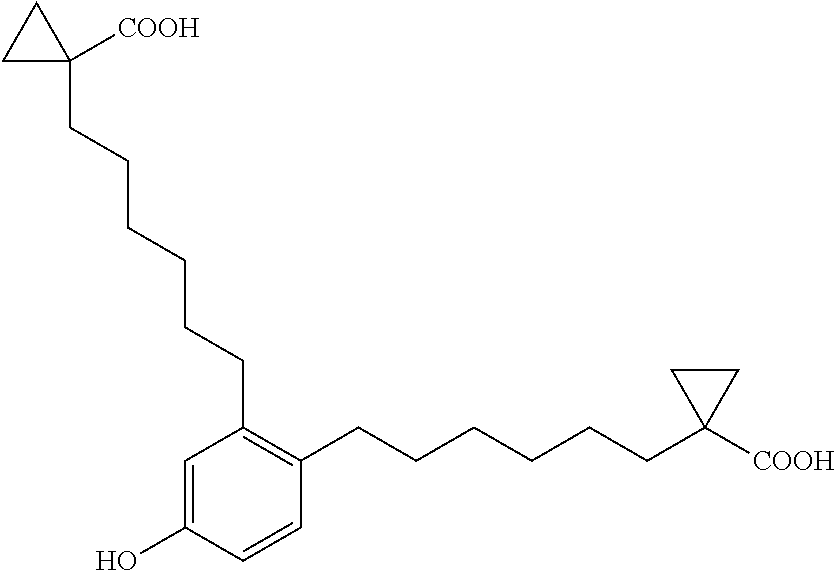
C1=C(O)C=CC(CCCCCCC2([COOH])CC2)=C1CCCCCCC1([COOH])CC1
